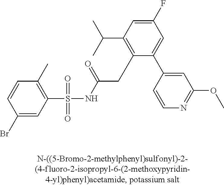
C1(S(NC(CC2=C(C(C)C)C=C(F)C=C2C2=CC(OC)=NC=C2)=O)(=O)=O)=C(C)C=CC(Br)=C1
